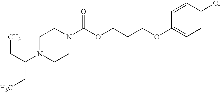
C1N(C(CC)CC)CCN(C(OCCCOC2=CC=C(Cl)C=C2)=O)C1
